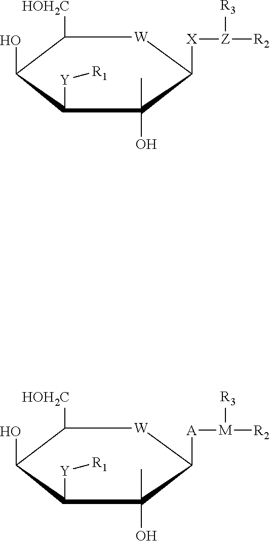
OC1C([HOH2C])[W]C([X][Z]([R3])[R2])C(C)(O)C1[Y][R1].OC1C([HOH2C])[W]C([A][M]([R3])[R2])C(C)(O)C1[Y][R1]
